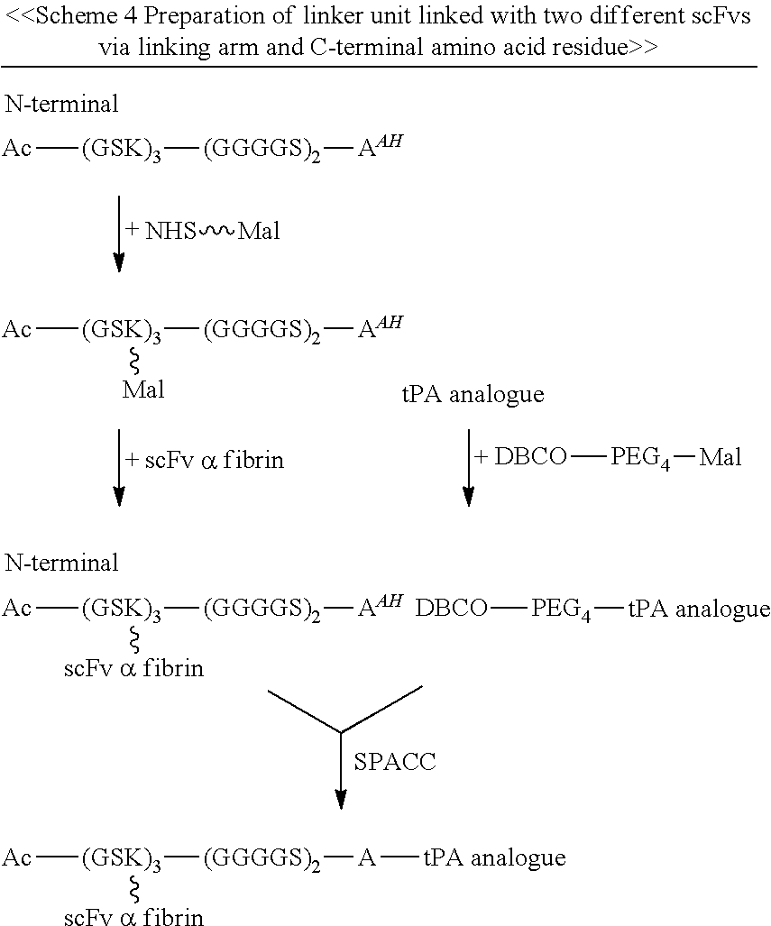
[NHS][Mal].[Ac][(GSK)3][(GGGGS)2][AAH].[DBCO][PEG4][Mal].[Ac][(GSK)3]([(GGGGS)2][AAH])[Mal].[DBCO][PEG4][tPA analogue].[Ac][(GSK)3]([(GGGGS)2][AAH])[scFv a fibrin].[Ac][(GSK)3]([(GGGGS)2][A][tPA analogue])[scFv a fibrin]
